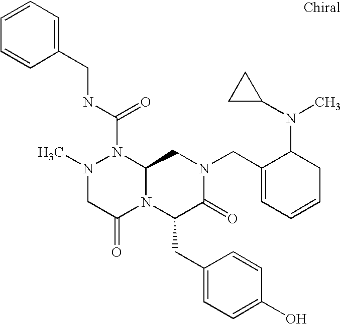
N1(C(NCC2=CC=CC=C2)=O)N(C)CC(=O)N2C1CN(CC1=CC=CCC1N(C1CC1)C)C(=O)C2CC1=CC=C(O)C=C1
